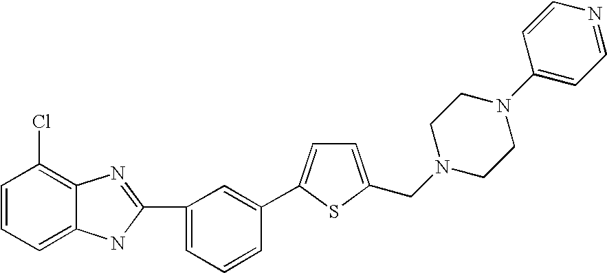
C1=CC=C2C(=C1Cl)N=C(C1=CC=CC(C3=CC=C(CN4CCN(C5=CC=NC=C5)CC4)S3)=C1)N2
